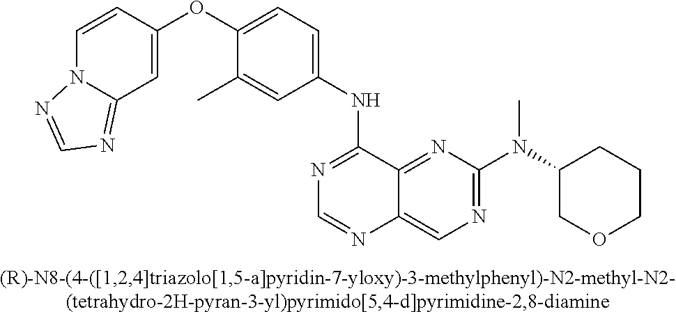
C1=CC(OC2=CC=C(NC3=NC=NC4=CN=C(N(C5CCCOC5)C)N=C34)C=C2C)=CC2=NC=NN12
